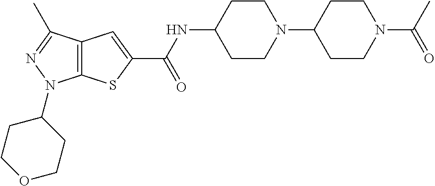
C12=C(SC(C(NC3CCN(C4CCN(C(C)=O)CC4)CC3)=O)=C1)N(C1CCOCC1)N=C2C
